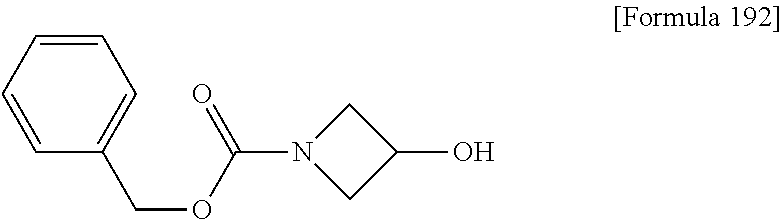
C1=CC=CC(COC(=O)N2CC(O)C2)=C1
